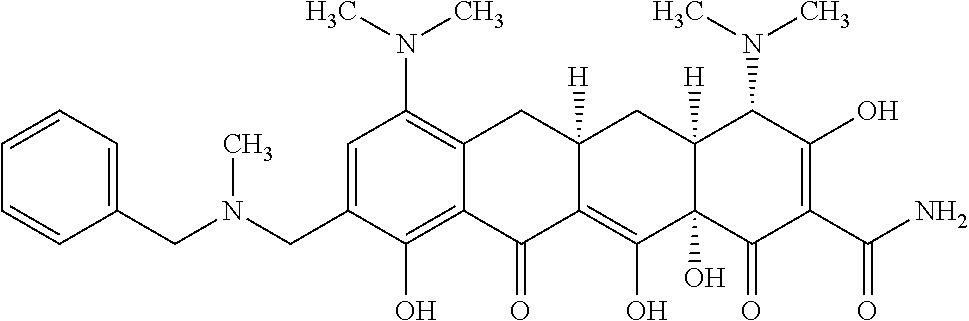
C1=C(CN(CC2=CC=CC=C2)C)C(O)=C2C(=C1N(C)C)CC1([H])C(=C(O)C3(O)C([H])(C1)C(N(C)C)C(O)=C(C(N)=O)C3=O)C2=O
